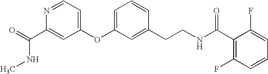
O=C(C1=CC(OC2=CC=CC(CCNC(C3=C(F)C=CC=C3F)=O)=C2)=CC=N1)NC
